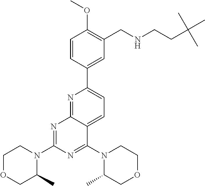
C1=CC(C2=CC=C3C(=N2)N=C(N2CCOCC2C)N=C3N2C(C)COCC2)=CC(CNCCC(C)(C)C)=C1OC
